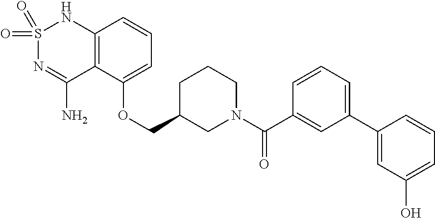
C12=C(C(OCC3CN(C(C4=CC(C5=CC(O)=CC=C5)=CC=C4)=O)CCC3)=CC=C1)C(N)=NS(=O)(=O)N2
